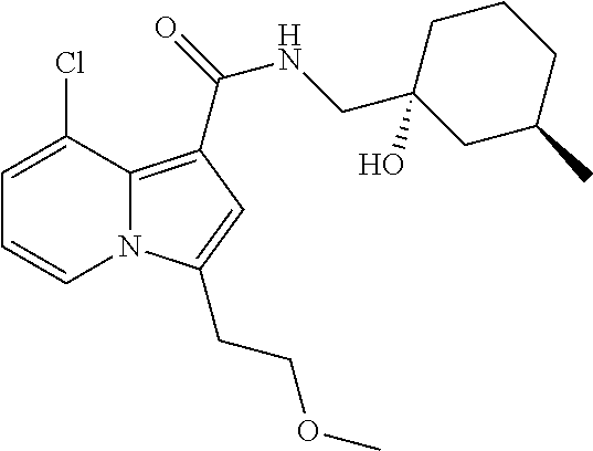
C1=C(Cl)C2=C(C(=O)NCC3(O)CC(C)CCC3)C=C(CCOC)N2C=C1
